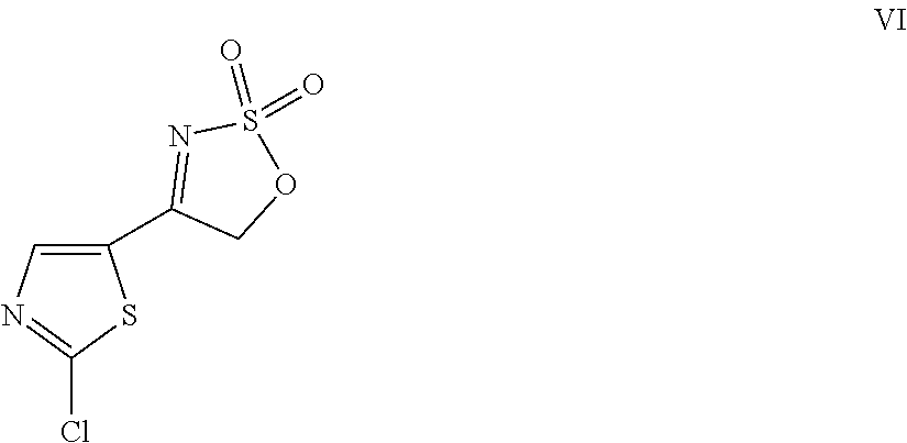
C1=C(C2=NS(=O)(=O)OC2)SC(Cl)=N1
